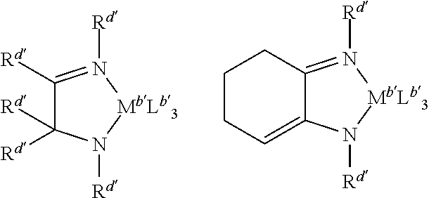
C1([Rd])=N([Rd])[MbLb3]N([Rd])C1([Rd])[Rd].C1CC=C2C(=N([Rd])[MbLb3]N2[Rd])C1
